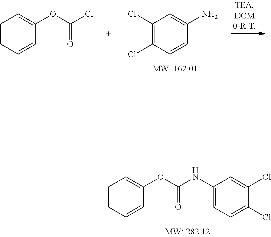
C1(Cl)=C(Cl)C=CC(N)=C1.C1=CC=CC(OC(Cl)=O)=C1.C1=CC=CC(OC(NC2=CC=C(Cl)C(Cl)=C2)=O)=C1
